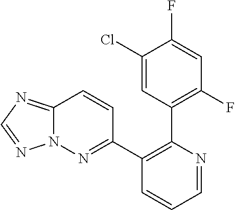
C1(Cl)=CC(C2=C(C3=NN4C(=NC=N4)C=C3)C=CC=N2)=C(F)C=C1F
